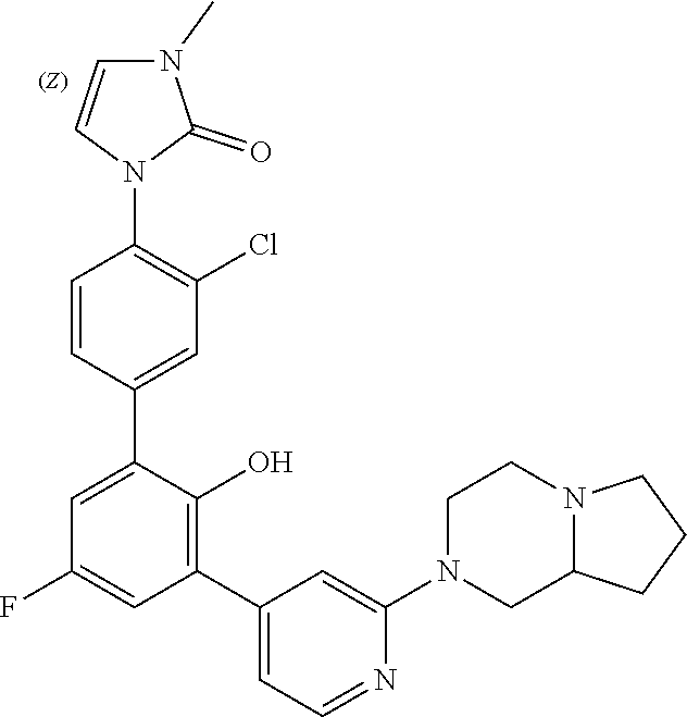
C12CN(C3=CC(C4=C(O)C(C5=CC(Cl)=C(N6C=CN(C)C6=O)C=C5)=CC(F)=C4)=CC=N3)CCN1CCC2
